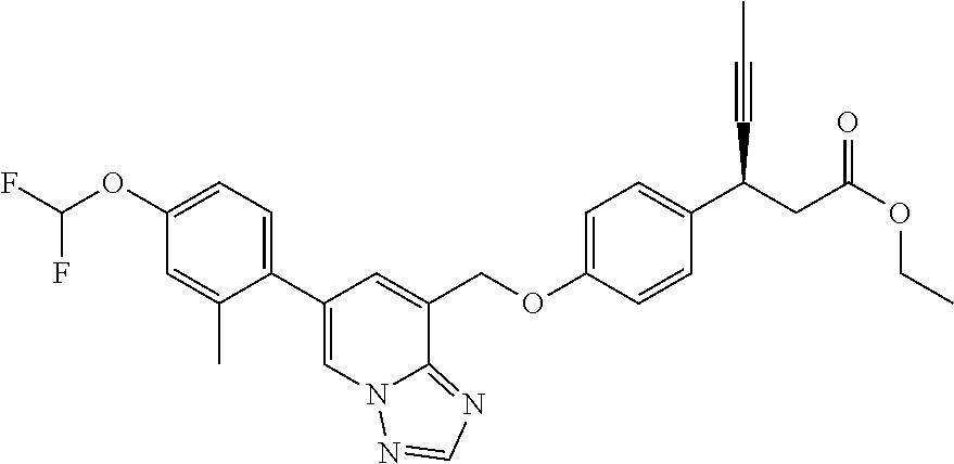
C1(C2=CN3C(=NC=N3)C(COC3=CC=C(C(C#CC)CC(OCC)=O)C=C3)=C2)=CC=C(OC(F)F)C=C1C
